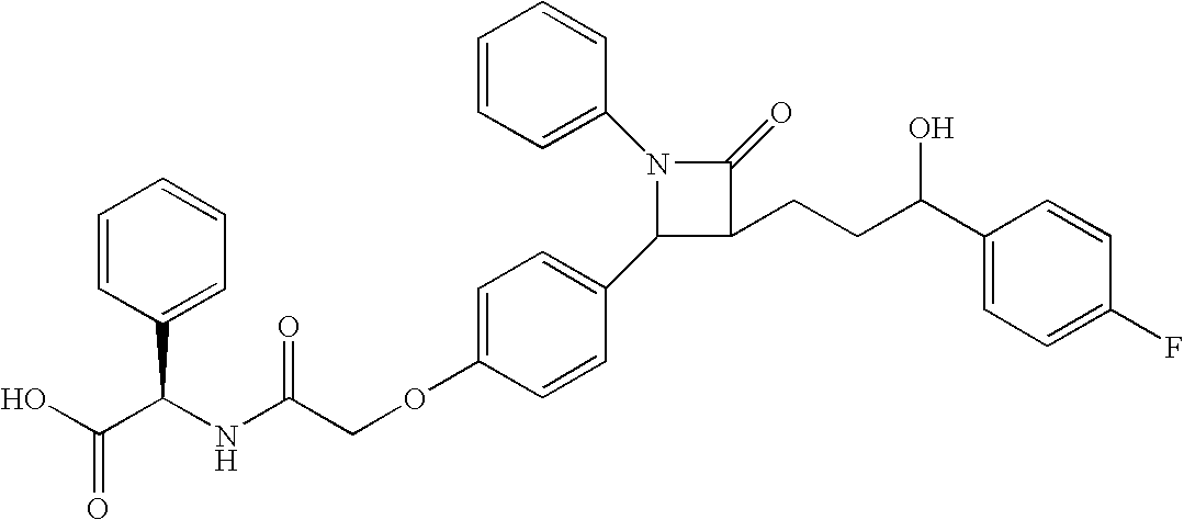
N1(C2=CC=CC=C2)C(C2=CC=C(OCC(NC(C(O)=O)C3=CC=CC=C3)=O)C=C2)C(CCC(C2=CC=C(F)C=C2)O)C1=O
